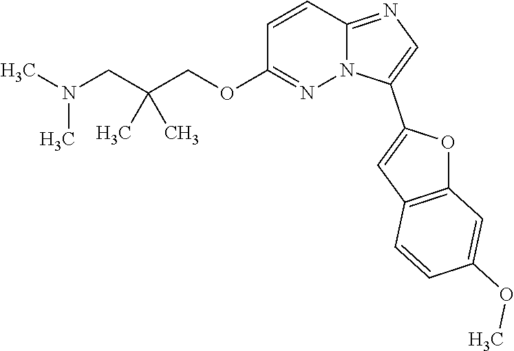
C1=CC2=NC=C(C3=CC4=C(O3)C=C(OC)C=C4)N2N=C1OCC(CN(C)C)(C)C
